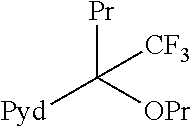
[Pr]C([OPr])([Pyd])[CF3]
